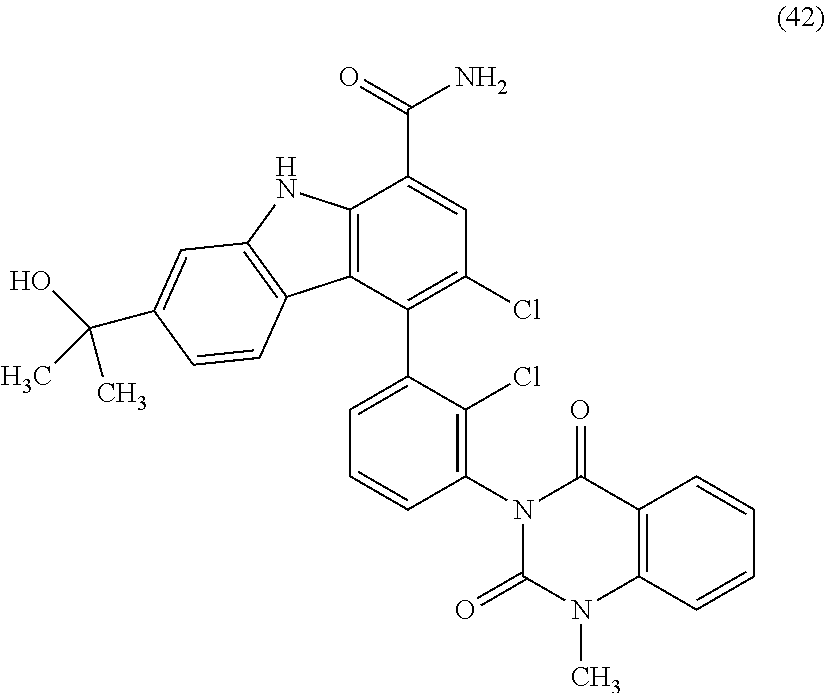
C12=C(C(C3=CC=CC(N4C(=O)N(C)C5=C(C4=O)C=CC=C5)=C3Cl)=C(Cl)C=C1C(=O)N)C1=C(N2)C=C(C(O)(C)C)C=C1
